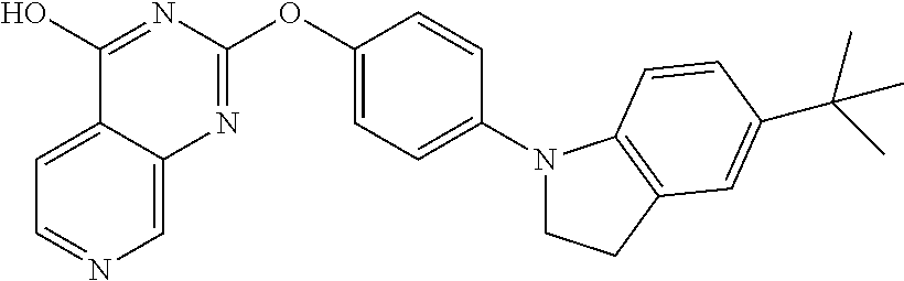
C1=C2C(=CN=C1)N=C(OC1=CC=C(N3CCC4=C3C=CC(C(C)(C)C)=C4)C=C1)N=C2O
